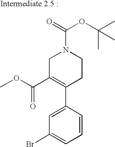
C1=CC(C2=C(C(=O)OC)CN(C(=O)OC(C)(C)C)CC2)=CC(Br)=C1
